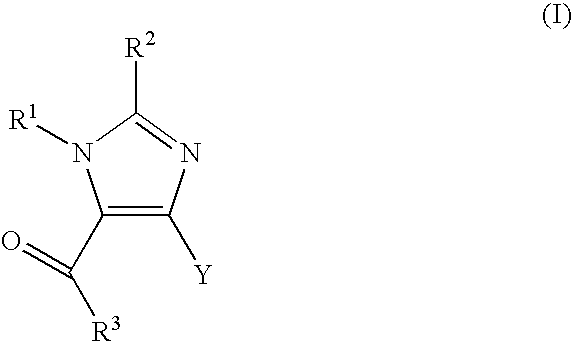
C1(C([R3])=O)=C([Y])N=C([R2])N1[R1]
